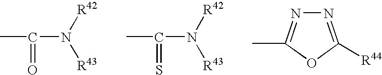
CC(N([R43])[R42])=O.CC(N([R43])[R42])=S.N1=C([R44])OC(C)=N1
